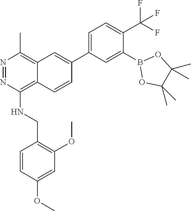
O(C)C1=CC(OC)=C(CNC2=C3C(=C(C)N=N2)C=C(C2=CC=C(C(F)(F)F)C(B4OC(C)(C)C(C)(C)O4)=C2)C=C3)C=C1
